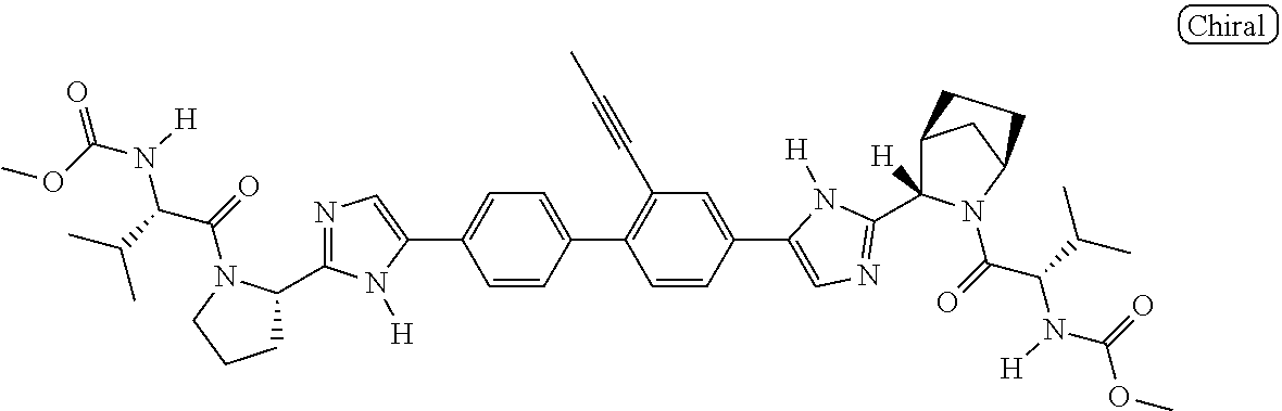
C1(C2=CC=C(C3=C(C#CC)C=C(C4=CN=C(C5([H])C6CC(N5C(C(C(C)C)N([H])C(=O)OC)=O)CC6)N4[H])C=C3)C=C2)=CN=C(C2CCCN2C(=O)C(C(C)C)N(C(OC)=O)[H])N1[H]
